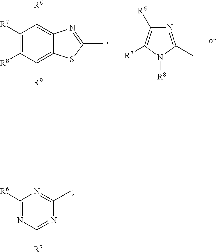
C1([R7])=C([R8])C([R9])=C2C(=C1[R6])N=C(C)S2.C1([R6])=C([R7])N([R8])C(C)=N1.C1([R6])=NC([R7])=NC(C)=N1
